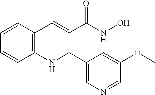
C(C(=O)NO)=CC1=C(NCC2=CN=CC(OC)=C2)C=CC=C1
